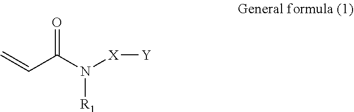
O=C(N([X][Y])[R1])C=C
